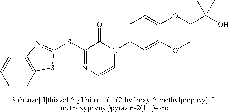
S(C1=NC=CN(C2=CC=C(OCC(O)(C)C)C(OC)=C2)C1=O)C1=NC2=C(C=CC=C2)S1
